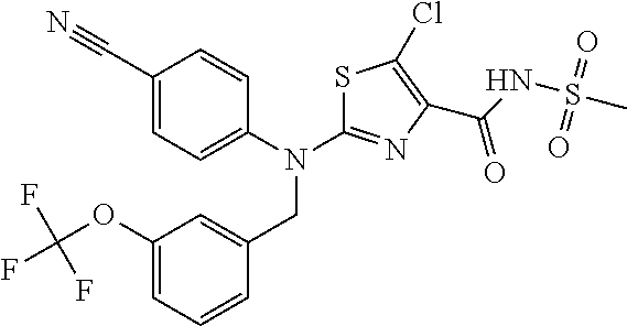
C1(C#N)=CC=C(N(C2=NC(C(NS(C)(=O)=O)=O)=C(Cl)S2)CC2=CC(OC(F)(F)F)=CC=C2)C=C1
